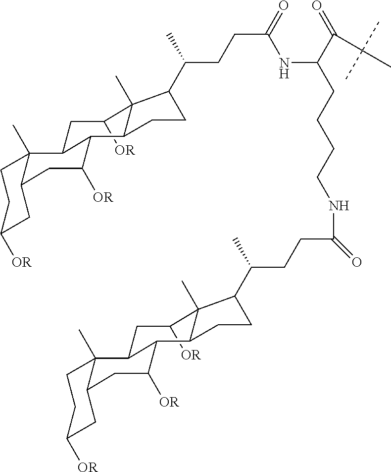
C1([OR])CC2C3(C)CCC([OR])CC3CC([OR])C2C2C1(C)C(C(C)CCC(=O)NC(CCCCNC(CCC(C)C1C3(C)C([OR])CC4C5(C)CCC([OR])CC5CC([OR])C4C3CC1)=O)C(=O)C(C)(C)C)CC2
